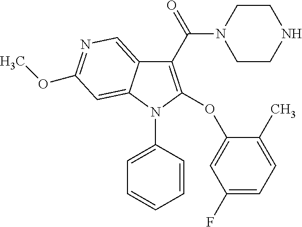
C1(C(=O)N2CCNCC2)=C(OC2=CC(F)=CC=C2C)N(C2=CC=CC=C2)C2=CC(OC)=NC=C12
